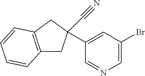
C12=C(CC(C3=CC(Br)=CN=C3)(C#N)C1)C=CC=C2
